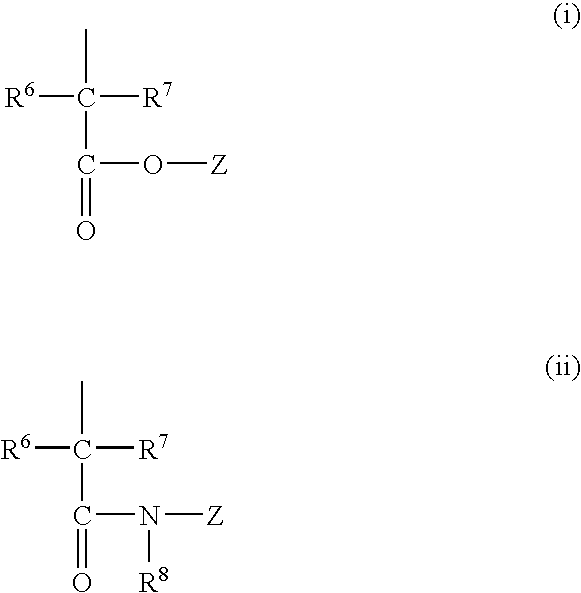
[R6]C(C)([R7])C(O[Z])=O.[R6]C(C)([R7])C(N([Z])[R8])=O
